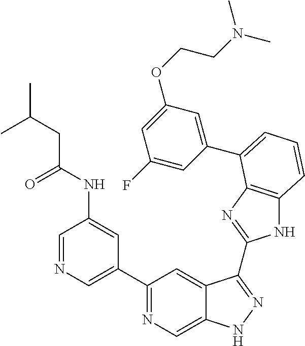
C1(C2=NC=C3C(=C2)C(C2=NC4=C(N2)C=CC=C4C2=CC(OCCN(C)C)=CC(F)=C2)=NN3)=CN=CC(NC(CC(C)C)=O)=C1
